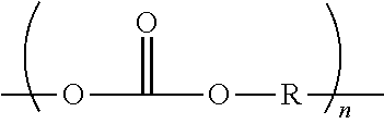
O(C(O[R]C)=O)C
